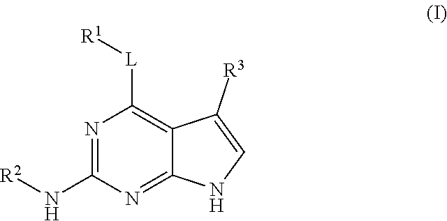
N1=C(N[R2])N=C2C(=C1[L][R1])C([R3])=CN2
